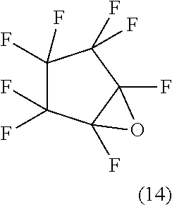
C1(F)(F)C(F)(F)C2(F)C(F)(C1(F)F)O2
